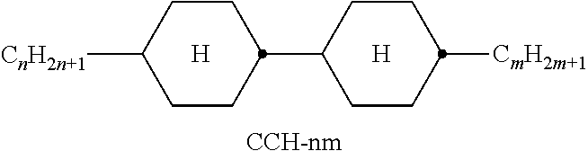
[H].C1CC(C2CCC([CmH2m+1])CC2)CCC1[CnH2n+1].[H].[CCH-nm]
